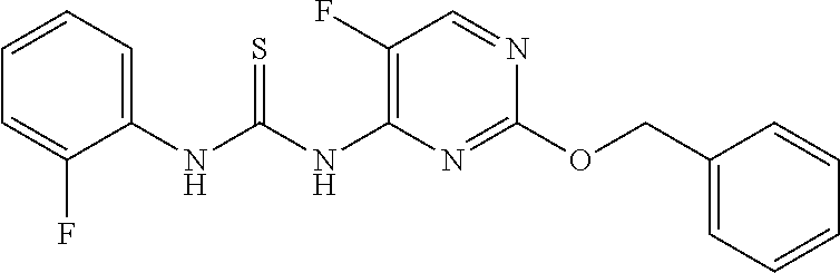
C1(OCC2=CC=CC=C2)=NC(NC(NC2=CC=CC=C2F)=S)=C(F)C=N1
